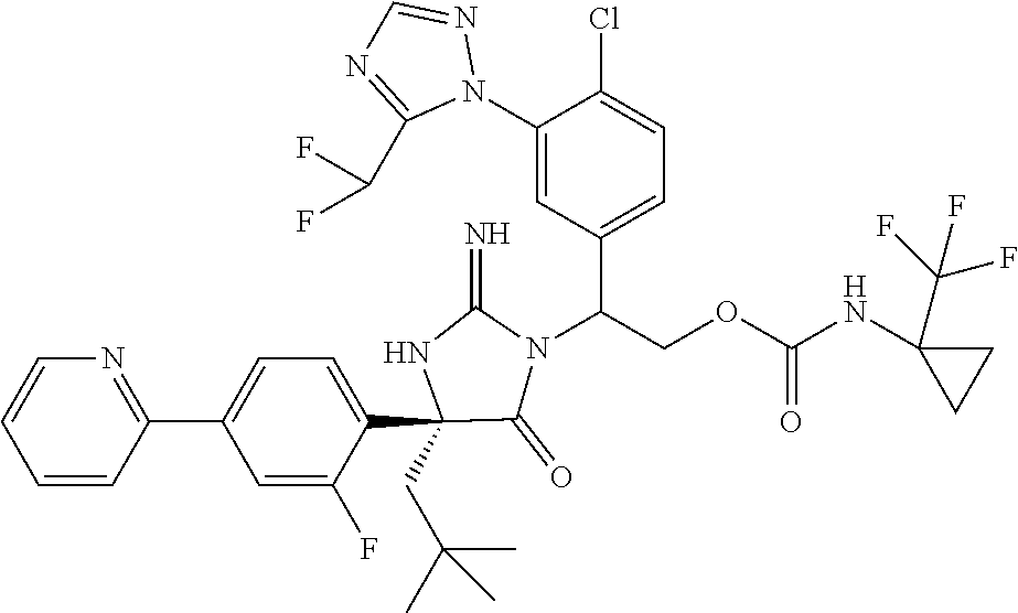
C1(C2=NC=CC=C2)=CC=C(C2(CC(C)(C)C)C(=O)N(C(C3=CC=C(Cl)C(N4N=CN=C4C(F)F)=C3)COC(=O)NC3(C(F)(F)F)CC3)C(=N)N2)C(F)=C1
